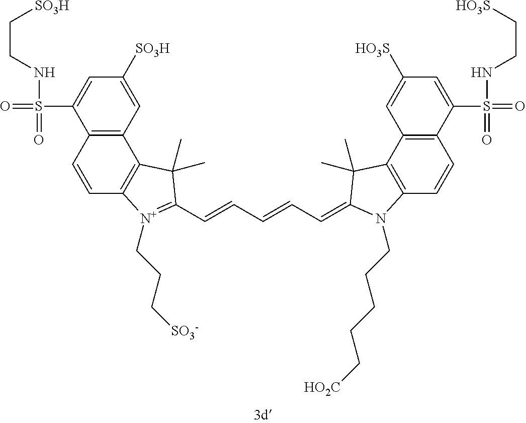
C1([SO3H])=CC2=C(C(S(NCC[SO3H])(=O)=O)=C1)C=CC1=C2C(C)(C)C(C=CC=CC=C2N(CCCCC[HO2C])C3=C(C4=C(C(S(NCC[HO3S])(=O)=O)=CC([HO3S])=C4)C=C3)C2(C)C)=[N+]1CCC[SO3-]
